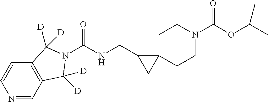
O=C(OC(C)C)N1CCC2(CC1)C(CNC(=O)N1C([D])([D])C3=C(C=CN=C3)C1([D])[D])C2
